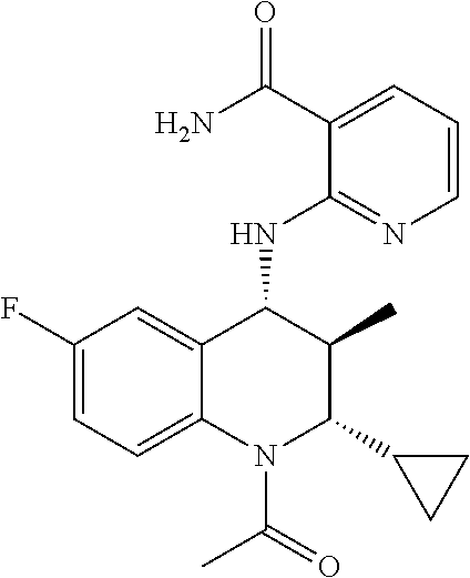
C1(F)=CC=C2C(=C1)C(NC1=NC=CC=C1C(N)=O)C(C)C(C1CC1)N2C(C)=O
